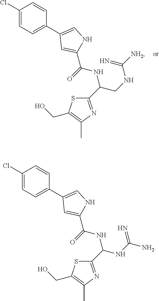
C1(Cl)=CC=C(C2=CNC(C(=O)NC(CNC([NH2])=N)C3=NC(C)=C(CO)S3)=C2)C=C1.C1(Cl)=CC=C(C2=CNC(C(=O)NC(NC([NH2])=N)C3=NC(C)=C(CO)S3)=C2)C=C1
